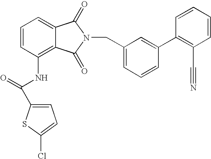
C1=C2C(=C(NC(C3=CC=C(Cl)S3)=O)C=C1)C(=O)N(CC1=CC=CC(C3=C(C#N)C=CC=C3)=C1)C2=O
